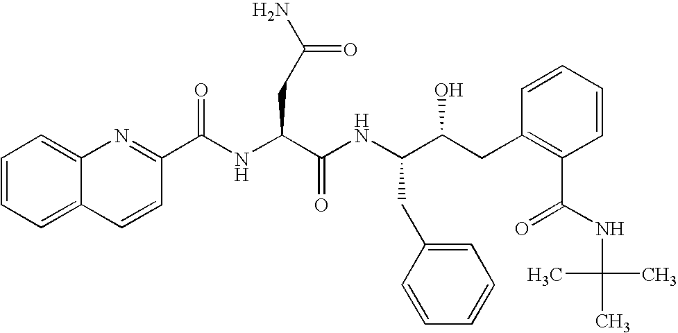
C1=CC=C2C(=C1)N=C(C(NC(C(NC(C(CC1=C(C(NC(C)(C)C)=O)C=CC=C1)O)CC1=CC=CC=C1)=O)CC(N)=O)=O)C=C2
